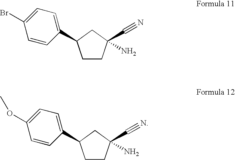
C1CC(C#N)(N)CC1C1=CC=C(Br)C=C1.C1CC(C#N)(N)CC1C1=CC=C(OC)C=C1
